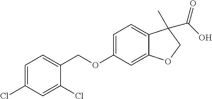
C1=C(Cl)C=C(Cl)C(COC2=CC=C3C(=C2)OCC3(C(O)=O)C)=C1
